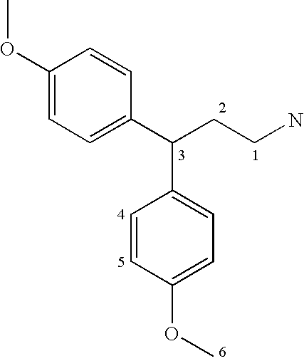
C1(OC)=CC=C(C(CCN)C2=CC=C(OC)C=C2)C=C1
